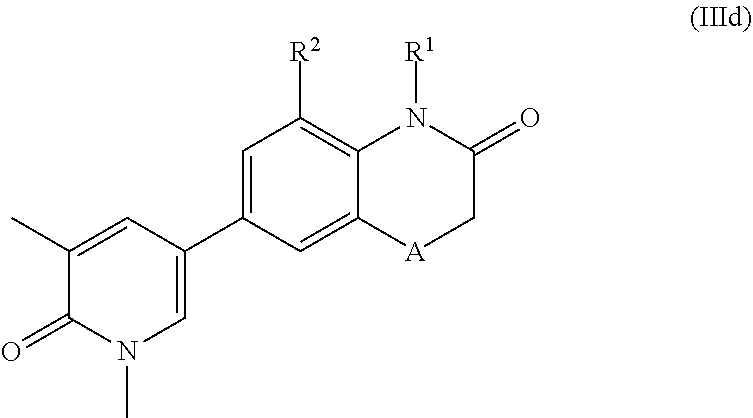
C1=C(C2=CN(C)C(=O)C(C)=C2)C=C2C(=C1[R2])N([R1])C(=O)C[A]2
